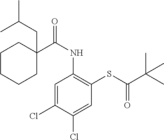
C1=C(Cl)C(Cl)=CC(SC(C(C)(C)C)=O)=C1NC(=O)C1(CC(C)C)CCCCC1
